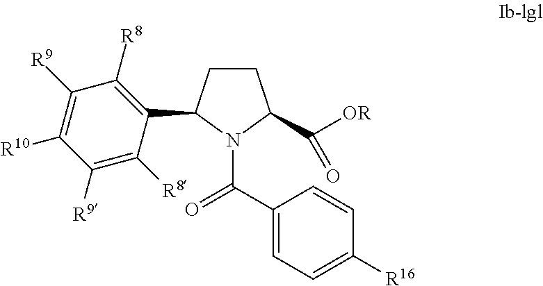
C1([R9])=C([R8])C(C2CCC(C([OR])=O)N2C(=O)C2=CC=C([R16])C=C2)=C([R8])C([R9])=C1[R10]
